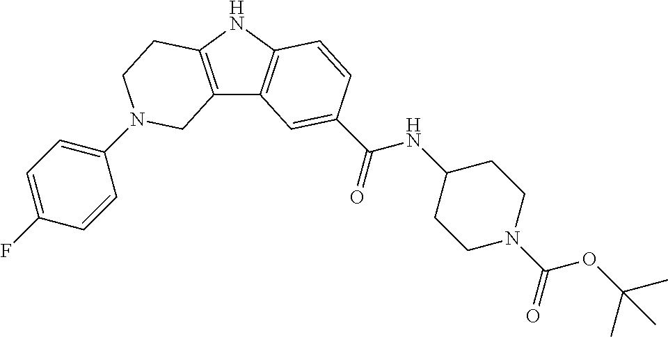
C1(N2CCC3=C(C4=C(N3)C=CC(C(=O)NC3CCN(C(OC(C)(C)C)=O)CC3)=C4)C2)=CC=C(F)C=C1
